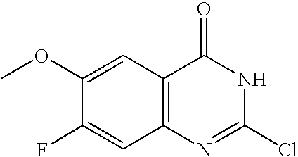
C12=C(C=C(OC)C(F)=C1)C(=O)NC(Cl)=N2
